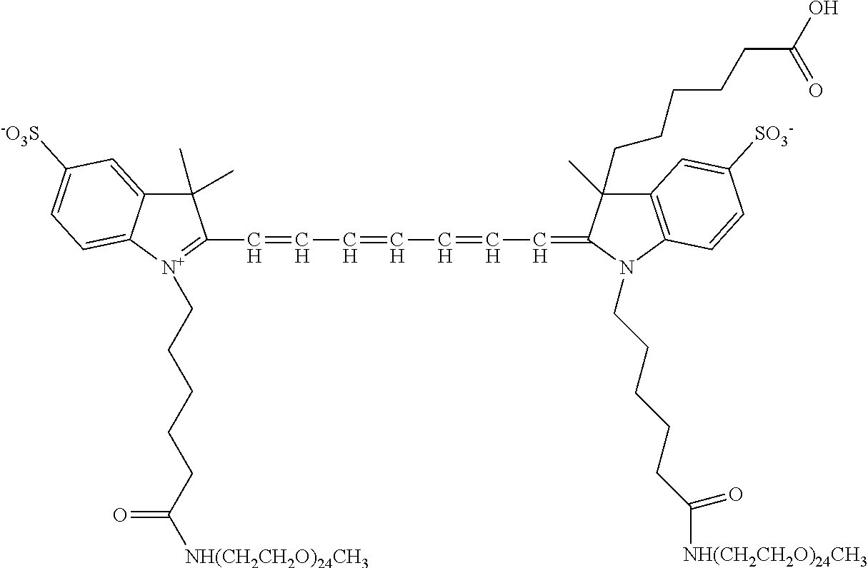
C(=CC=CC=CC=C1C(C)(CCCCCC(O)=O)C2=C(N1CCCCCC([NH(CH2CH2O)24CH3])=O)C=CC([SO3-])=C2)C1=[N+](CCCCCC([NH(CH2CH2O)24CH3])=O)C2=CC=C([SO3-])C=C2C1(C)C
